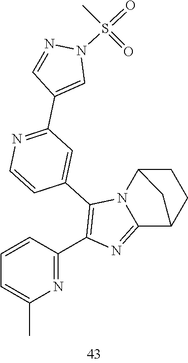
C1=CC(C2=C(C3=CC(C4=CN(S(=O)(C)=O)N=C4)=NC=C3)N3C(=N2)C2CCC3C2)=NC(C)=C1
